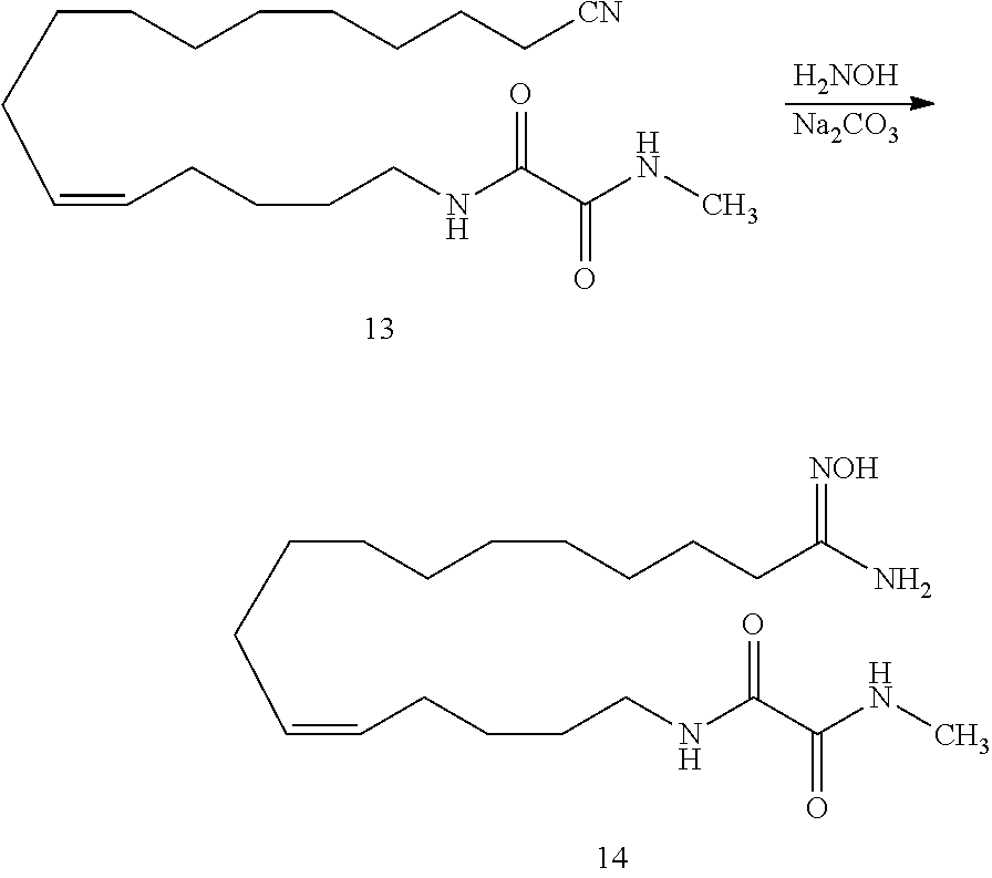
C(CCCCCCC[CN])CC=CCCCCNC(C(NC)=O)=O.[H2NOH].[Na2CO3].C(CCCCCCCC(N)=[NOH])CC=CCCCCNC(C(NC)=O)=O
